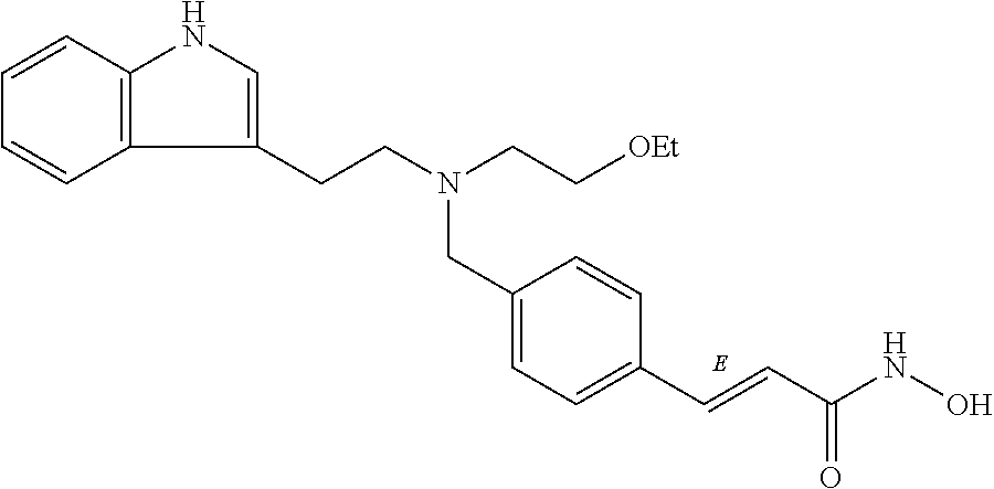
C1=C(CN(CC[OEt])CCC2=CNC3=C2C=CC=C3)C=CC(C=CC(NO)=O)=C1
